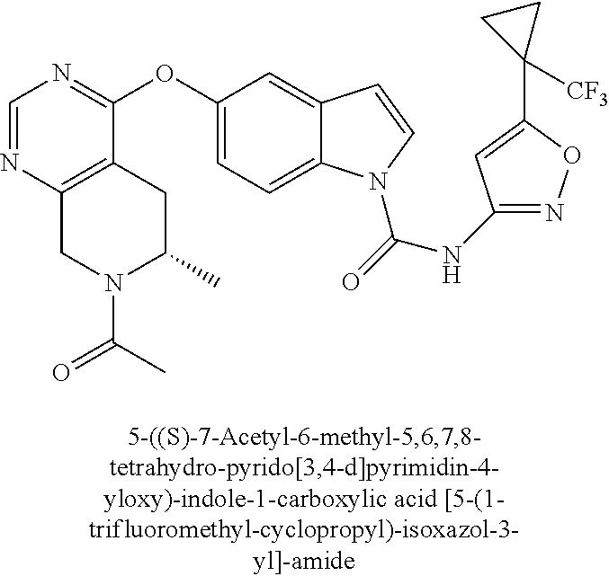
C1=NC2=C(C(OC3=CC=C4C(=C3)C=CN4C(=O)NC3=NOC(C4([CF3])CC4)=C3)=N1)CC(C)N(C(C)=O)C2
